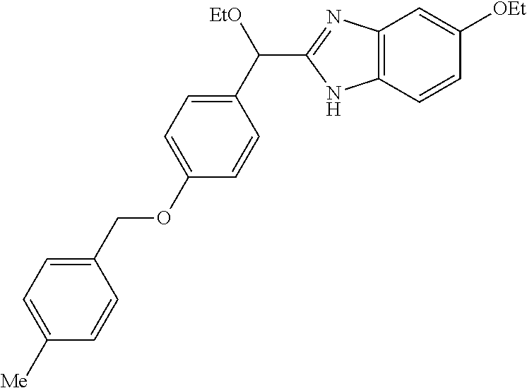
C1(OCC2=CC=C([Me])C=C2)=CC=C(C([EtO])C2=NC3=C(N2)C=CC([OEt])=C3)C=C1
